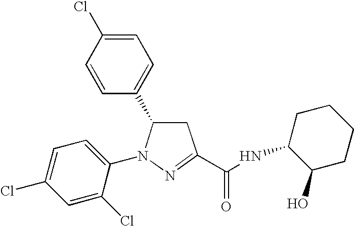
C1=C(Cl)C=CC(C2CC(C(NC3C(O)CCCC3)=O)=NN2C2=CC=C(Cl)C=C2Cl)=C1
